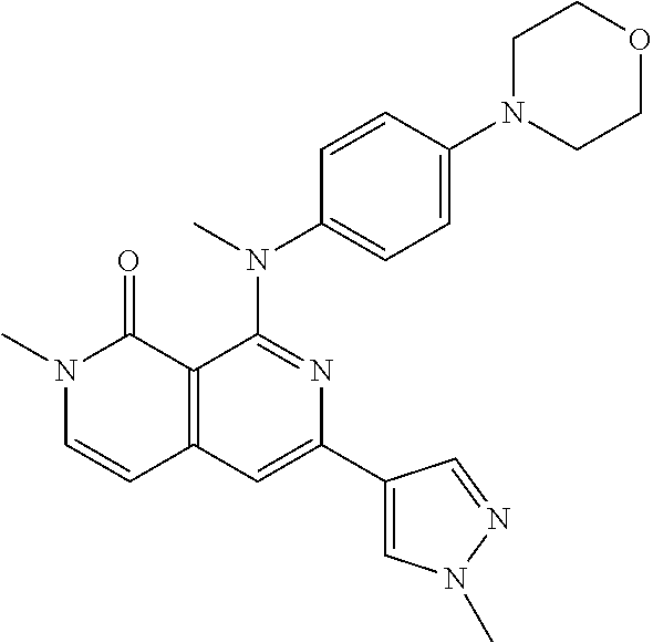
C1=CC(N(C2=NC(C3=CN(C)N=C3)=CC3=C2C(=O)N(C)C=C3)C)=CC=C1N1CCOCC1
